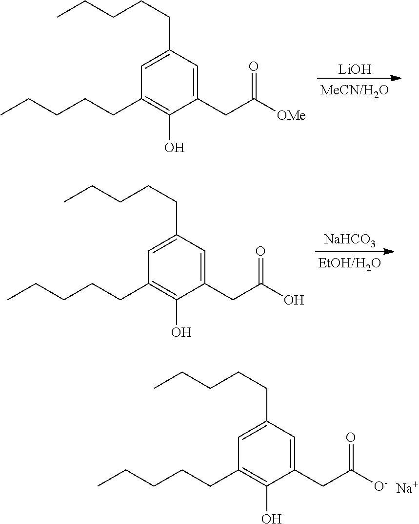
[LiOH].CCCCCC1=C(O)C(CC(=O)[OMe])=CC(CCCCC)=C1.[NaHCO3].CCCCCC1=C(O)C(CC(=O)O)=CC(CCCCC)=C1.CCCCCC1=C(O)C(CC(=O)[O-])=CC(CCCCC)=C1.[Na]
